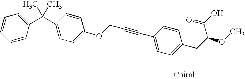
C1(OCC#CC2=CC=C(CC(OC)C(O)=O)C=C2)=CC=C(C(C2=CC=CC=C2)(C)C)C=C1
